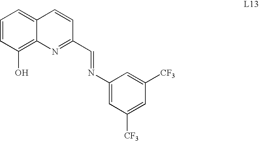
C1=CC(O)=C2C(=C1)C=CC(C=NC1=CC([CF3])=CC([CF3])=C1)=N2
